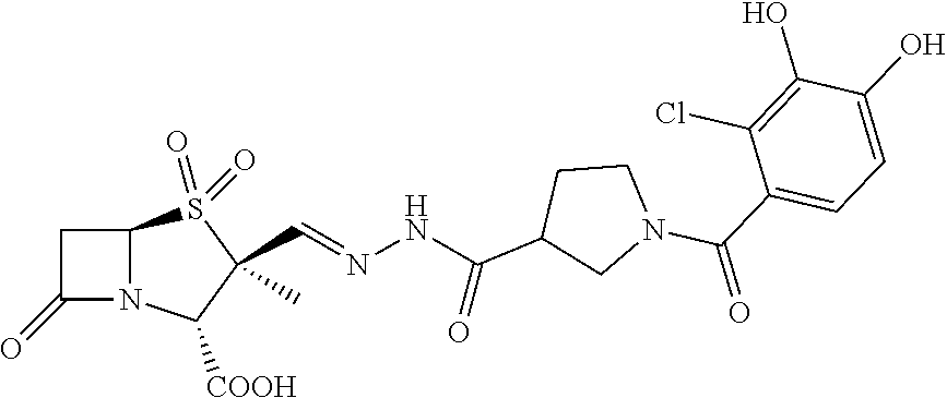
C1C(=O)N2C1S(=O)(=O)C(C=NNC(=O)C1CN(C(C3=CC=C(O)C(O)=C3Cl)=O)CC1)(C)C2[COOH]
